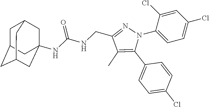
C1=C(Cl)C(N2C(C3=CC=C(Cl)C=C3)=C(C)C(CNC(NC34CC5CC(CC(C3)C5)C4)=O)=N2)=CC=C1Cl
